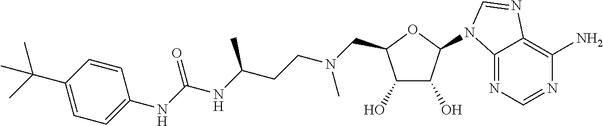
C1(O)C(O)C(N2C3=NC=NC(N)=C3N=C2)OC1CN(CCC(NC(NC1=CC=C(C(C)(C)C)C=C1)=O)C)C
